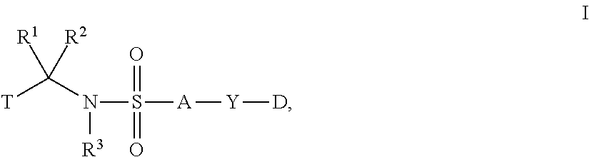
[T]C(N(S([A][Y][D])(=O)=O)[R3])([R1])[R2]
